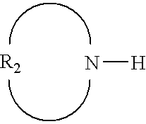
[R2].N[H]
